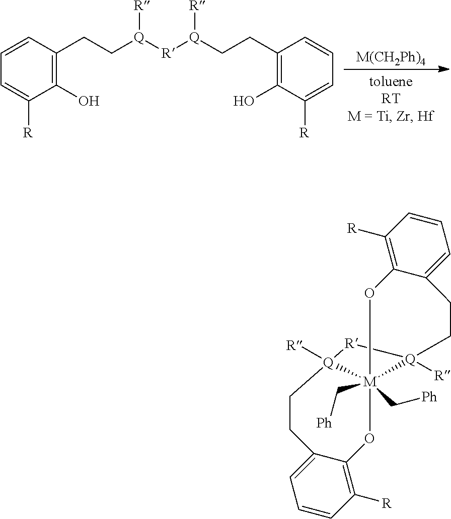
C1(CC[Q]([R][Q](CCC2=C(O)C([R])=CC=C2)[R])[R])=C(O)C([R])=CC=C1.[M(CH2Ph)4].C1=CC([R])=C2C(=C1)CC[Q]1([R])[R][Q]3([R])CCC4=CC=CC([R])=C4O[M]31(C[Ph])(C[Ph])O2
